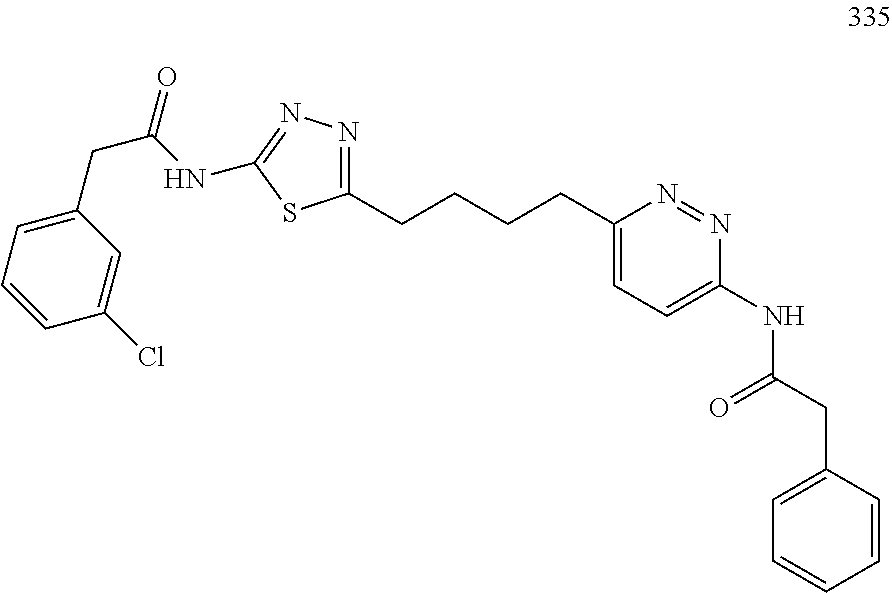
C1=CC(CC(NC2=CC=C(CCCCC3=NN=C(NC(CC4=CC=CC(Cl)=C4)=O)S3)N=N2)=O)=CC=C1
